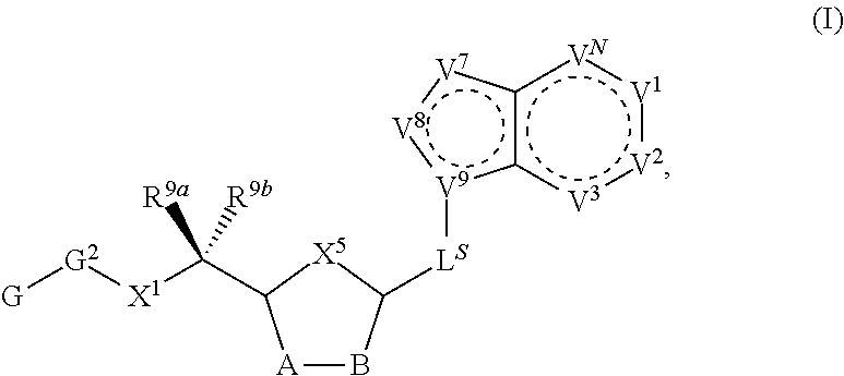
[A]1BC([LS][V9]2c3c([VN]:[V1]:[V2]:[V3]3)[V7]:[V8]:2)[X5]C1C([X1][G2][G])([R9a])[R9b]
